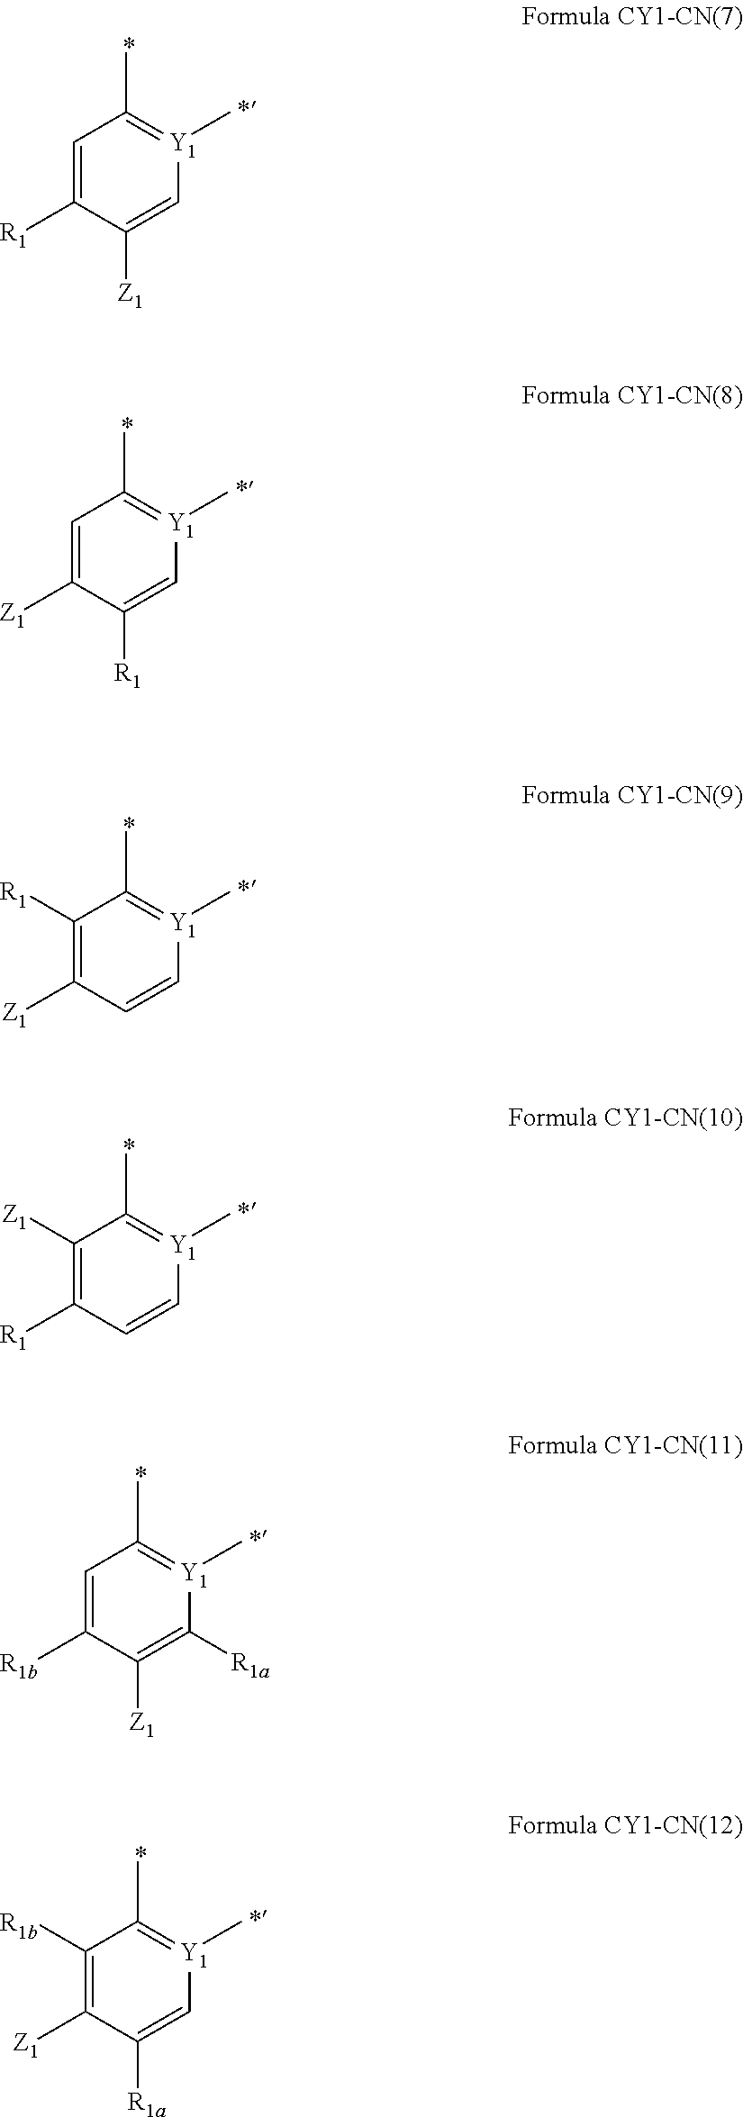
C1=C([R1])C([Z1])=C[Y1](C)=C1C.C1=C([Z1])C([R1])=C[Y1](C)=C1C.C1([R1])=C([Z1])C=C[Y1](C)=C1C.C1([Z1])=C([R1])C=C[Y1](C)=C1C.C1=C([R1b])C([Z1])=C([R1a])[Y1](C)=C1C.C1([R1b])=C([Z1])C([R1a])=C[Y1](C)=C1C
